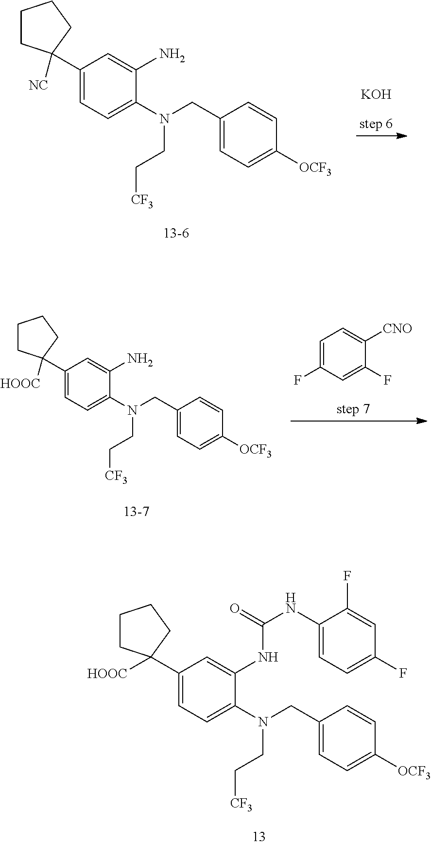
C1CC(C2=CC=C(N(CC3=CC=C([OCF3])C=C3)CC[CF3])C(N)=C2)([HOOC])CC1.C1=C(F)C=C(F)C([CNO])=C1.C1CC(C2=CC=C(N(CC3=CC=C([OCF3])C=C3)CC[CF3])C(NC(NC3=CC=C(F)C=C3F)=O)=C2)([HOOC])CC1.C1CC(C2=CC=C(N(CC3=CC=C([OCF3])C=C3)CC[CF3])C(N)=C2)([NC])CC1.[KOH]
